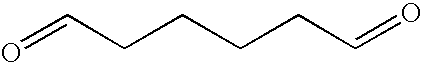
O=CCCCCC=O
